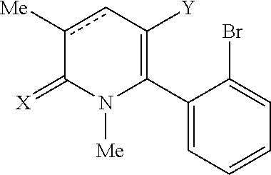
C1(C2=C([Y])cc([Me])C(=[X])N2[Me])=CC=CC=C1Br
